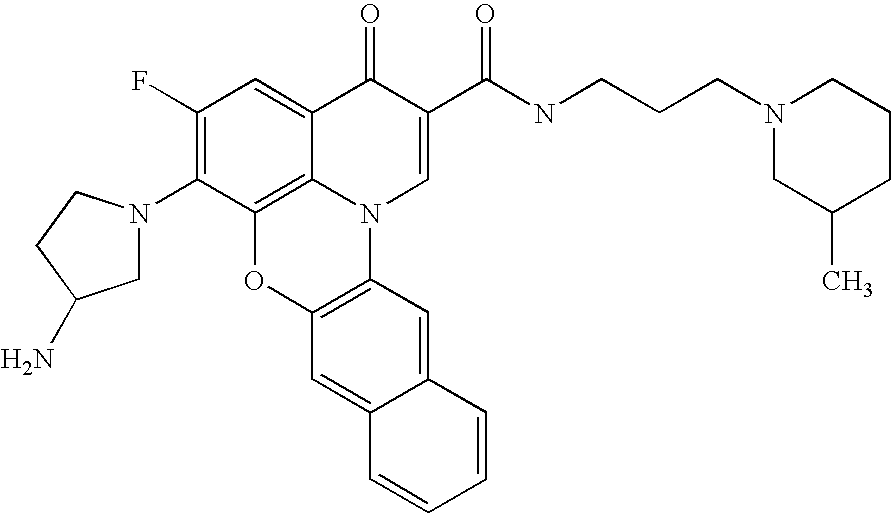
C1(F)=C(N2CC(N)CC2)C2=C3C(=C1)C(=O)C(C(NCCCN1CC(C)CCC1)=O)=CN3C1=C(O2)C=C2C(=C1)C=CC=C2
